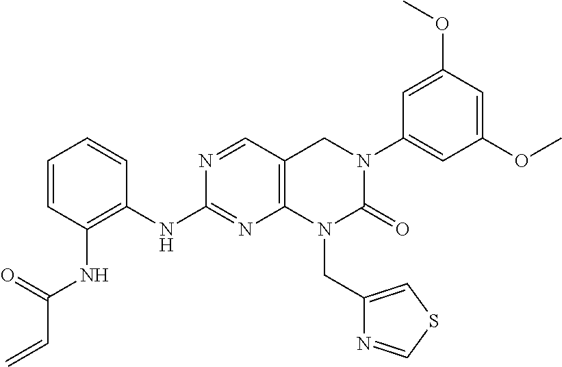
C12=C(CN(C3=CC(OC)=CC(OC)=C3)C(=O)N1CC1=CSC=N1)C=NC(NC1=C(NC(C=C)=O)C=CC=C1)=N2
